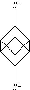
C12C3C4([#2])C5C6C1([#1])C1C23C4C561
